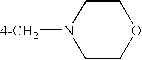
C1CN([4-CH2])CCO1
